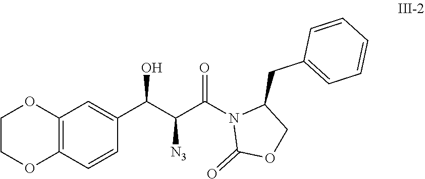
C12=C(C=CC(C(C(C(N3C(=O)OCC3CC3=CC=CC=C3)=O)[N3])O)=C1)OCCO2
